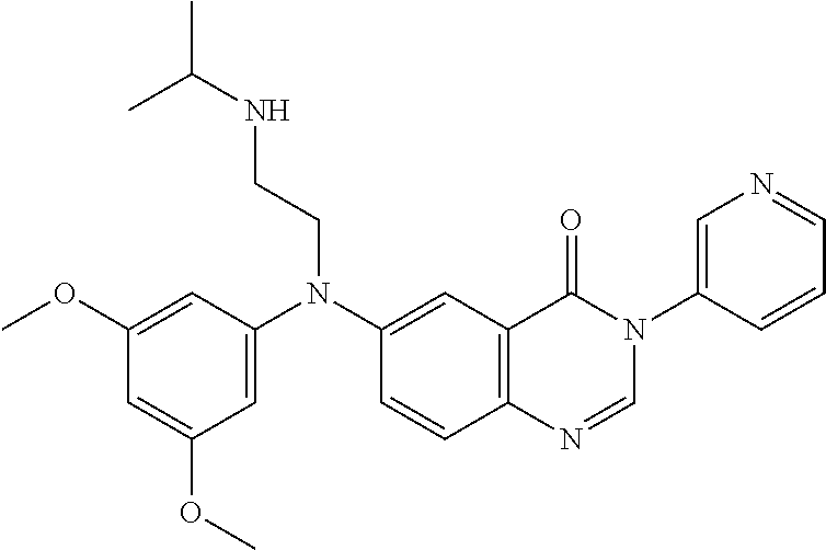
C1=C(N(C2=CC3=C(C=C2)N=CN(C2=CN=CC=C2)C3=O)CCNC(C)C)C=C(OC)C=C1OC
